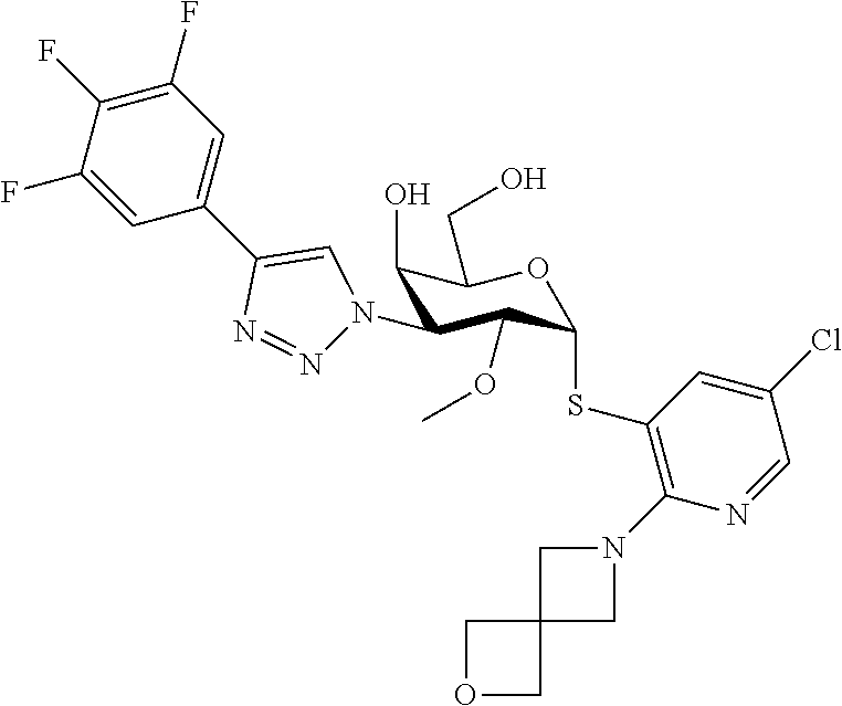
C1=C(F)C(F)=C(F)C=C1C1=CN(C2C(O)C(CO)OC(SC3=C(N4CC5(C4)COC5)N=CC(Cl)=C3)C2OC)N=N1
